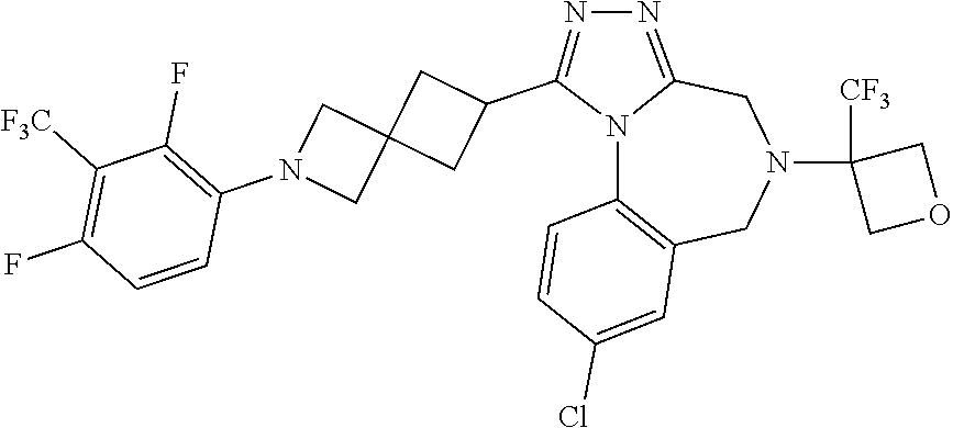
N12C3=C(CN(C4([CF3])COC4)CC1=NN=C2C1CC2(C1)CN(C1=C(F)C([F3C])=C(F)C=C1)C2)C=C(Cl)C=C3
